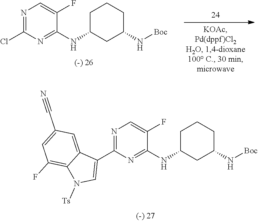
N1=C(Cl)N=C(NC2CC(N[Boc])CCC2)C(F)=C1.N1=C(C2=CN([Ts])C3=C(F)C=C(C#N)C=C23)N=C(NC2CC(N[Boc])CCC2)C(F)=C1
